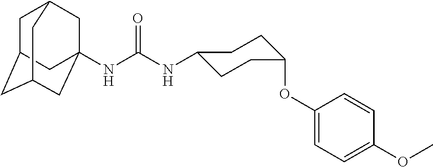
C12CC3(NC(NC4CCC(OC5=CC=C(OC)C=C5)CC4)=O)CC(C1)CC(C2)C3
